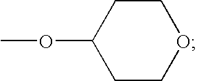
O1CCC(OC)CC1
